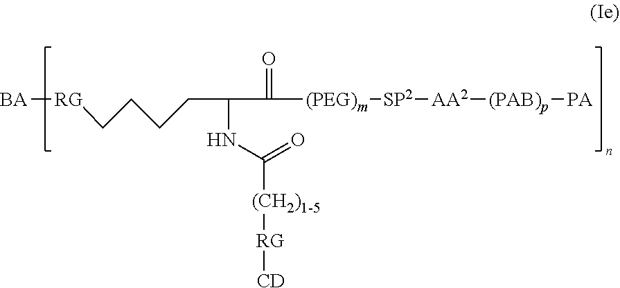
[BA][RG]CCCCC(NC([(CH2)1-5][RG][CD])=O)C([(PEG)m][SP2][AA2][(PAB)p][PA])=O
